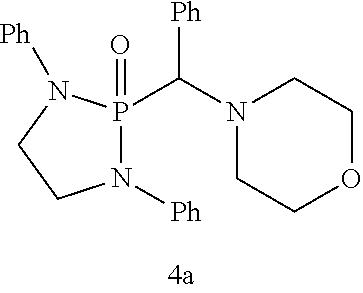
N1([Ph])P(=O)(C([Ph])N2CCOCC2)N([Ph])CC1
